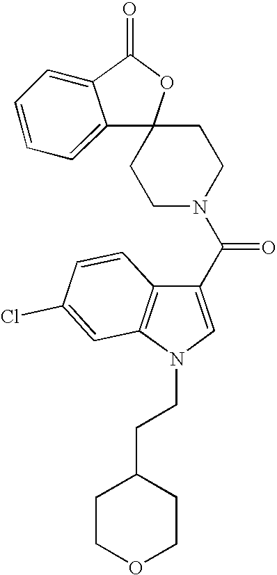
C1CN(C(=O)C2=CN(CCC3CCOCC3)C3=C2C=CC(Cl)=C3)CCC12C1=CC=CC=C1C(=O)O2
